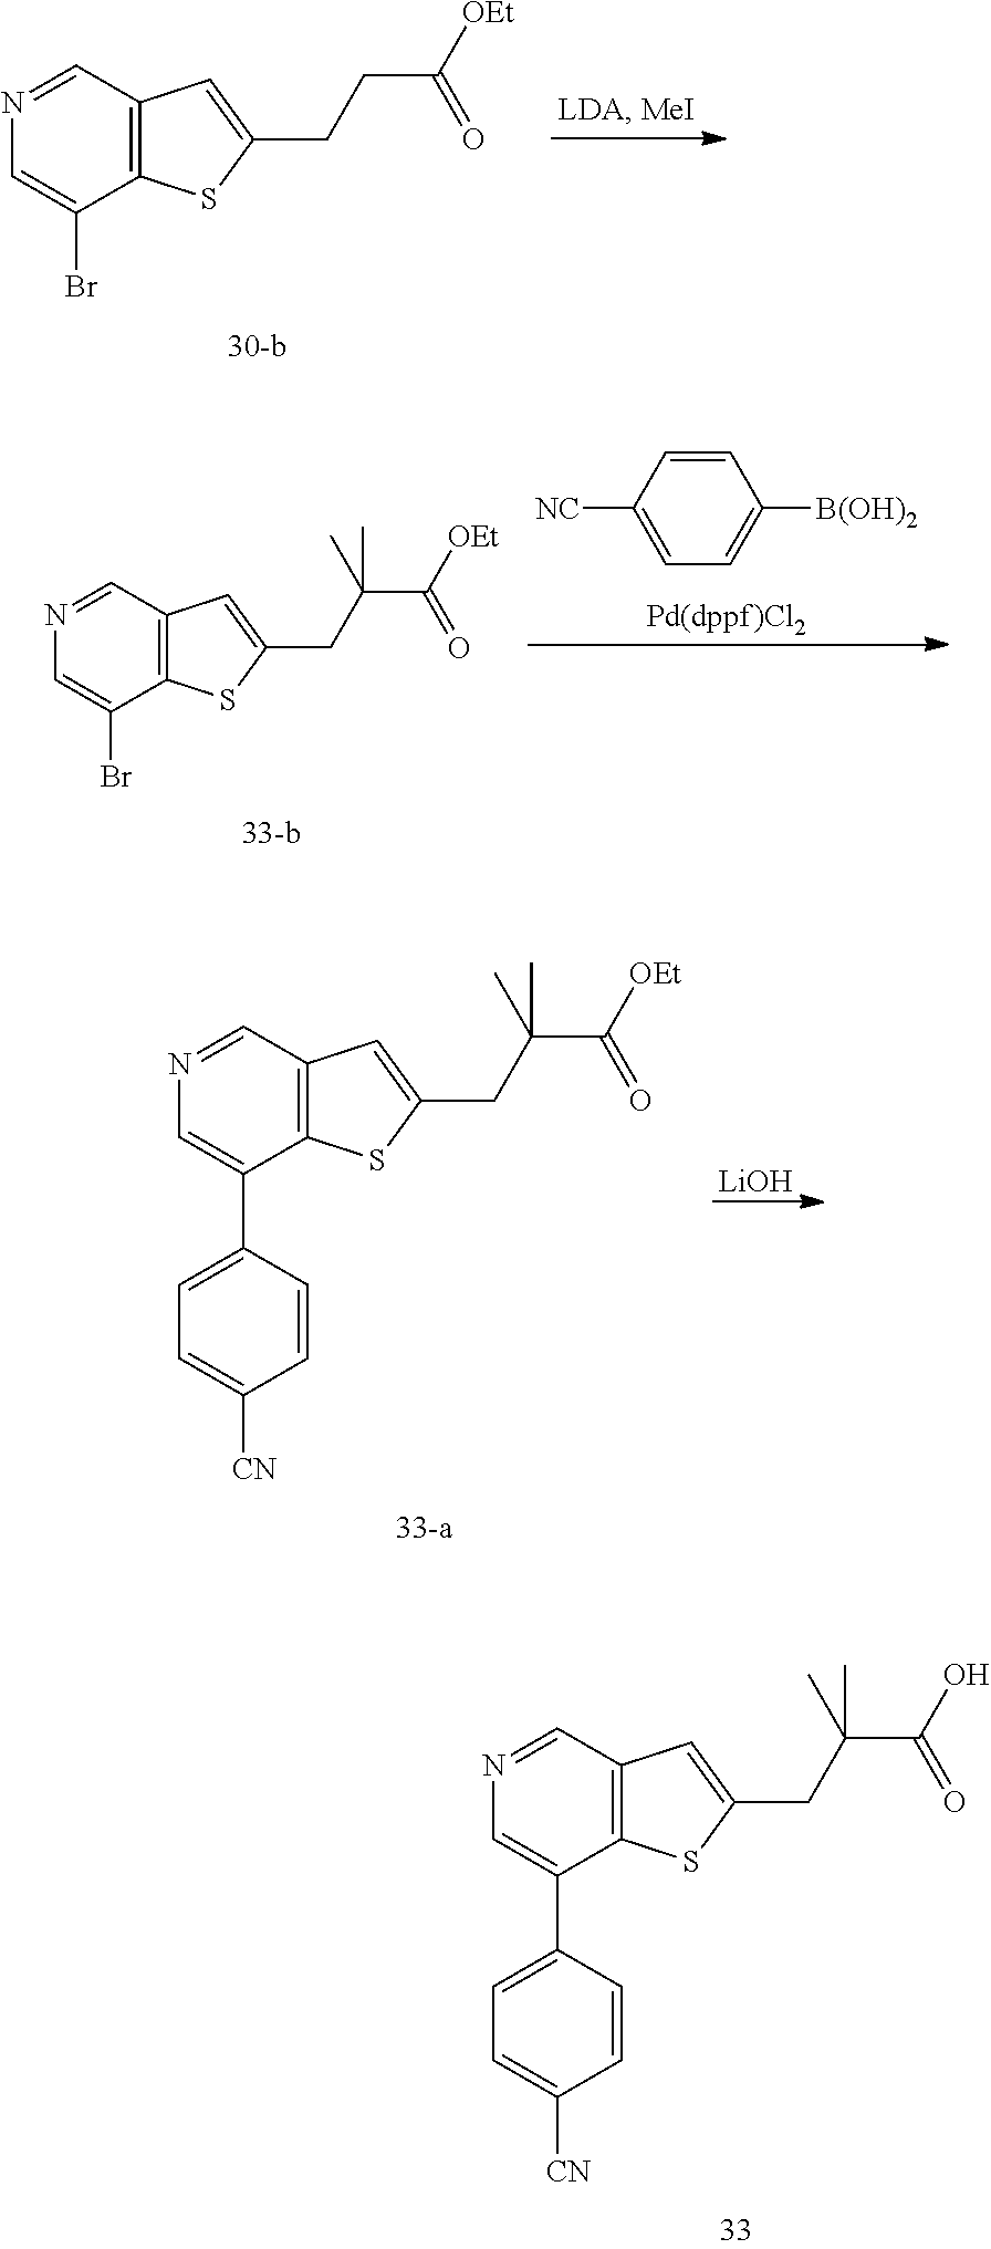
N1=CC2=C(C(Br)=C1)SC(CCC([OEt])=O)=C2.[Pd(dppf)Cl2].N1=CC2=C(C(Br)=C1)SC(CC(C([OEt])=O)(C)C)=C2.C1=CC([NC])=CC=C1[B(OH)2].N1=CC2=C(C(C3=CC=C([CN])C=C3)=C1)SC(CC(C([OEt])=O)(C)C)=C2.[LiOH].N1=CC2=C(C(C3=CC=C([CN])C=C3)=C1)SC(CC(C(O)=O)(C)C)=C2
